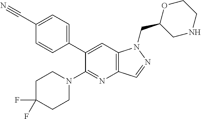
C1(C#N)=CC=C(C2=CC3=C(N=C2N2CCC(F)(F)CC2)C=NN3CC2CNCCO2)C=C1
